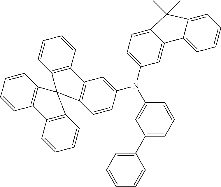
C1(C2=CC=CC=C2)=CC=CC(N(C2=CC3=C(C=C2)C2(C4=C3C=CC=C4)C3=C(C=CC=C3)C3=C2C=CC=C3)C2=CC=C3C(=C2)C2=CC=CC=C2C3(C)C)=C1
